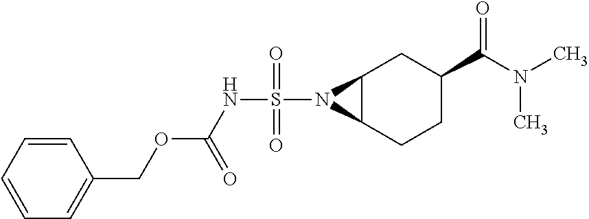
C1=CC=CC(COC(NS(=O)(=O)N2C3C2CC(C(N(C)C)=O)CC3)=O)=C1
